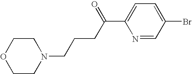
C1CN(CCCC(C2=CC=C(Br)C=N2)=O)CCO1
